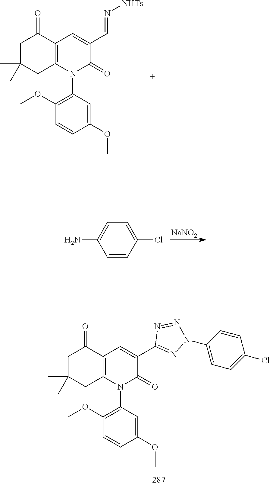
N1(C2=C(OC)C=CC(OC)=C2)C(=O)C(C=N[NHTs])=CC2=C1CC(C)(C)CC2=O.[NaNO2].C1=CC(Cl)=CC=C1N.N1(C2=C(OC)C=CC(OC)=C2)C(=O)C(C2=NN(C3=CC=C(Cl)C=C3)N=N2)=CC2=C1CC(C)(C)CC2=O
